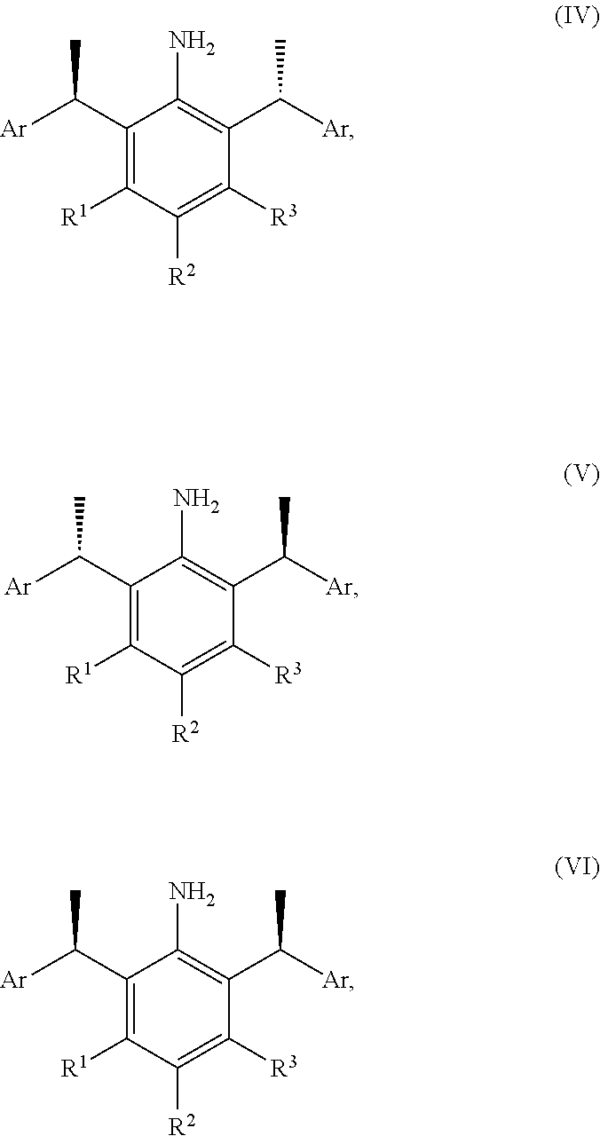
C1(C([Ar])C)=C([R1])C([R2])=C([R3])C(C([Ar])C)=C1N.C1(C([Ar])C)=C([R1])C([R2])=C([R3])C(C([Ar])C)=C1N.C1(C([Ar])C)=C([R1])C([R2])=C([R3])C(C([Ar])C)=C1N
